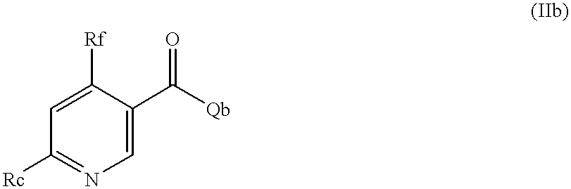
C1=C(C([Qb])=O)C([Rf])=CC([Rc])=N1
